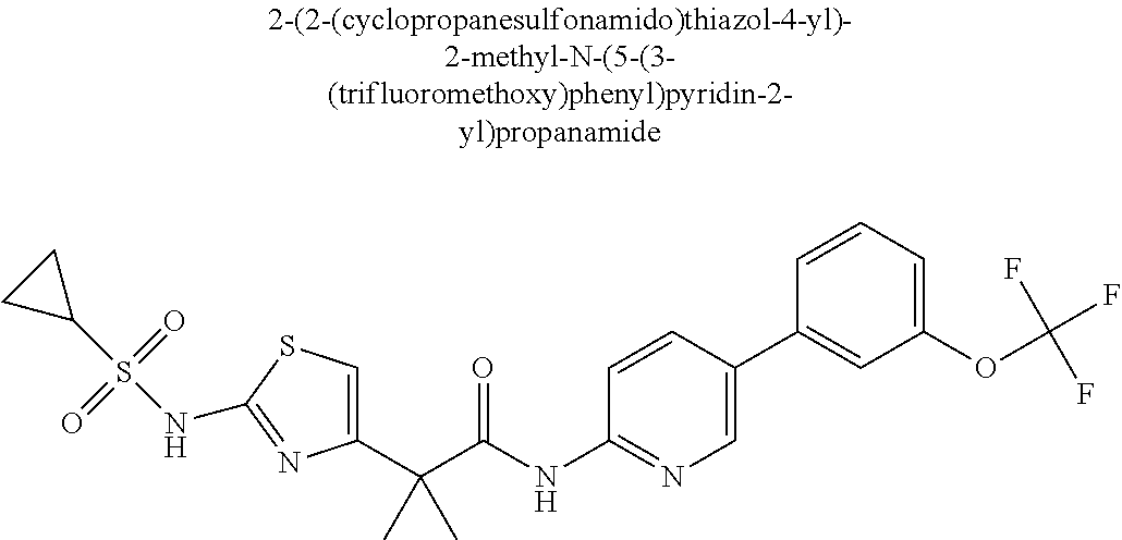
C1(C(C(NC2=NC=C(C3=CC(OC(F)(F)F)=CC=C3)C=C2)=O)(C)C)=CSC(NS(C2CC2)(=O)=O)=N1
